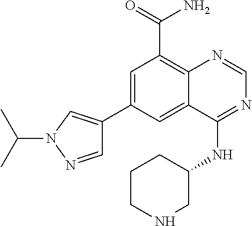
C1=C(C2=CN(C(C)C)N=C2)C=C2C(=C1C(N)=O)N=CN=C2NC1CCCNC1
